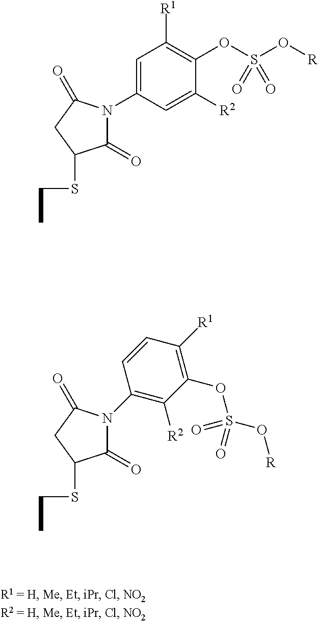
C1=C(N2C(=O)C(SCC)CC2=O)C=C([R2])C(OS(O[R])(=O)=O)=C1[R1].C1(N2C(=O)C(SCC)CC2=O)=C([R2])C(OS(=O)(O[R])=O)=C([R1])C=C1
